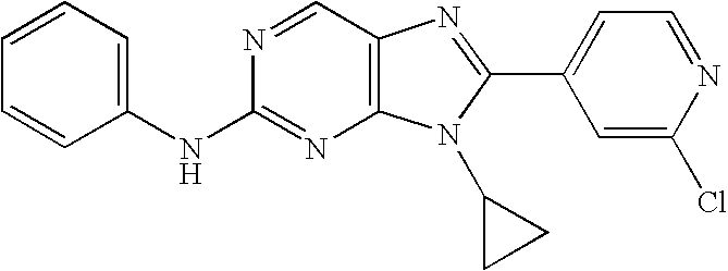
C1=CC=C(NC2=NC3=C(C=N2)N=C(C2=CC=NC(Cl)=C2)N3C2CC2)C=C1
